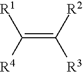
C(=C([R2])[R3])([R4])[R1]
